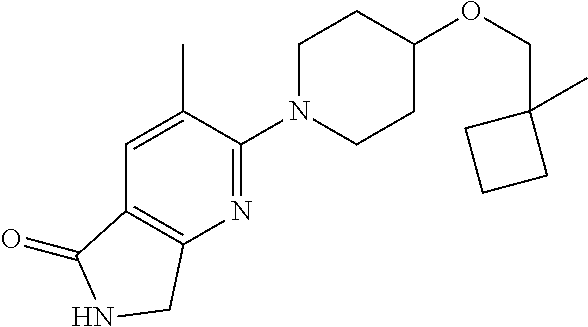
C(OC1CCN(C2=NC3=C(C=C2C)C(=O)NC3)CC1)C1(C)CCC1
